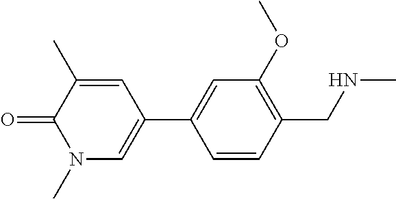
C1=CC(CNC)=C(OC)C=C1C1=CN(C)C(=O)C(C)=C1
